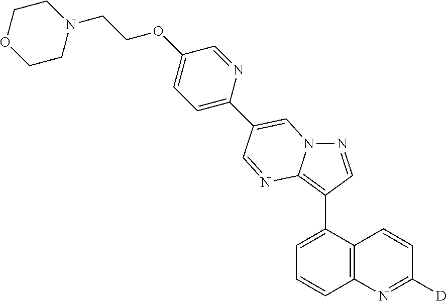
C1=C(C2=C3N(N=C2)C=C(C2=CC=C(OCCN4CCOCC4)C=N2)C=N3)C2=C(C=C1)N=C([D])C=C2
